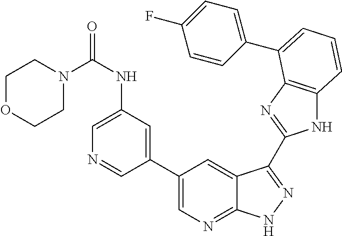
C1(C2=CN=C3C(=C2)C(C2=NC4=C(N2)C=CC=C4C2=CC=C(F)C=C2)=NN3)=CC(NC(N2CCOCC2)=O)=CN=C1
